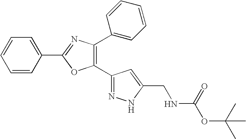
C1=CC(C2=NC(C3=CC=CC=C3)=C(C3=NNC(CNC(=O)OC(C)(C)C)=C3)O2)=CC=C1
